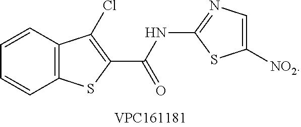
C1([NO2])=CN=C(NC(=O)C2=C(Cl)C3=C(C=CC=C3)S2)S1
